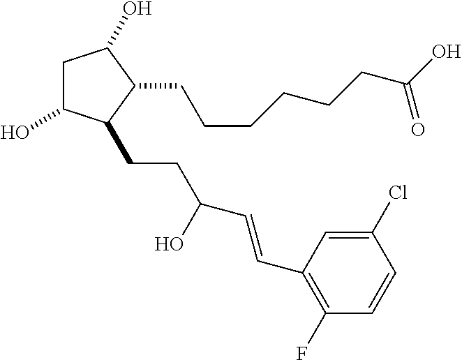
C1C(O)C(CCC(C=CC2=C(F)C=CC(Cl)=C2)O)C(CCCCCCC(O)=O)C1O
